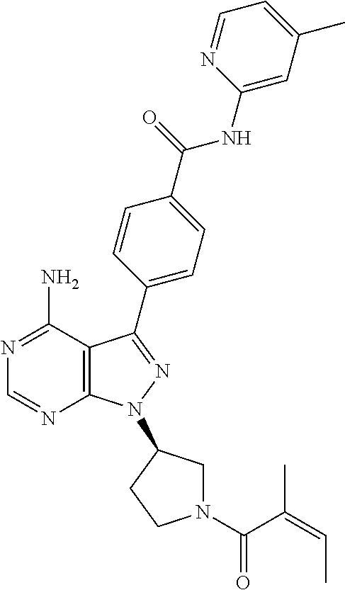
C12=C(C(N)=NC=N1)C(C1=CC=C(C(=O)NC3=CC(C)=CC=N3)C=C1)=NN2C1CN(C(=O)C(=CC)C)CC1
